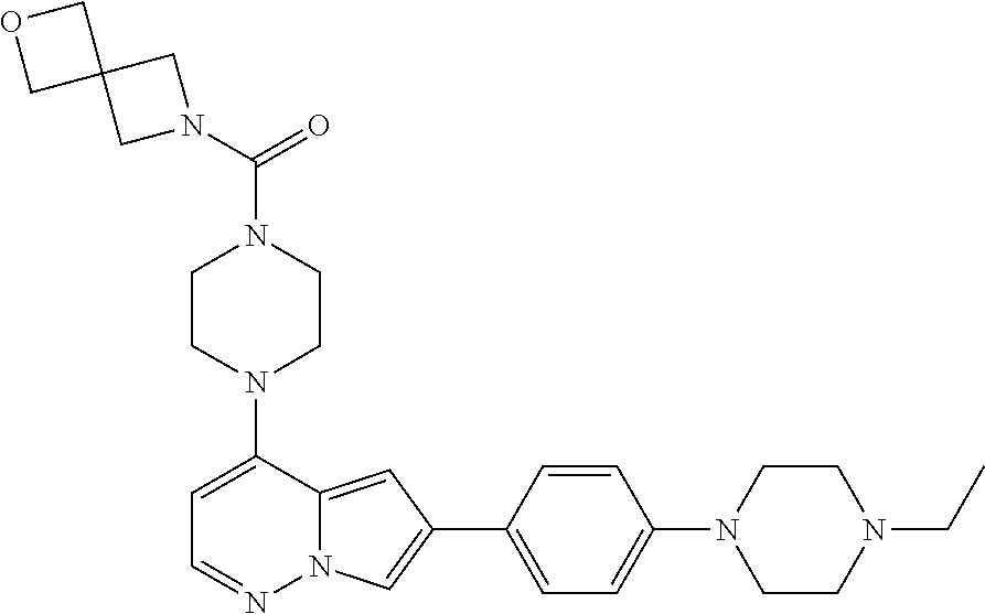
N1(C2=CC=NN3C2=CC(C2=CC=C(N4CCN(CC)CC4)C=C2)=C3)CCN(C(=O)N2CC3(C2)COC3)CC1
